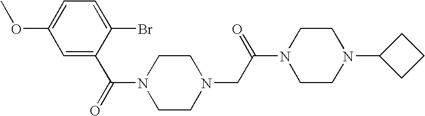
C(N1CCN(CC(N2CCN(C3CCC3)CC2)=O)CC1)(=O)C1=CC(OC)=CC=C1Br
